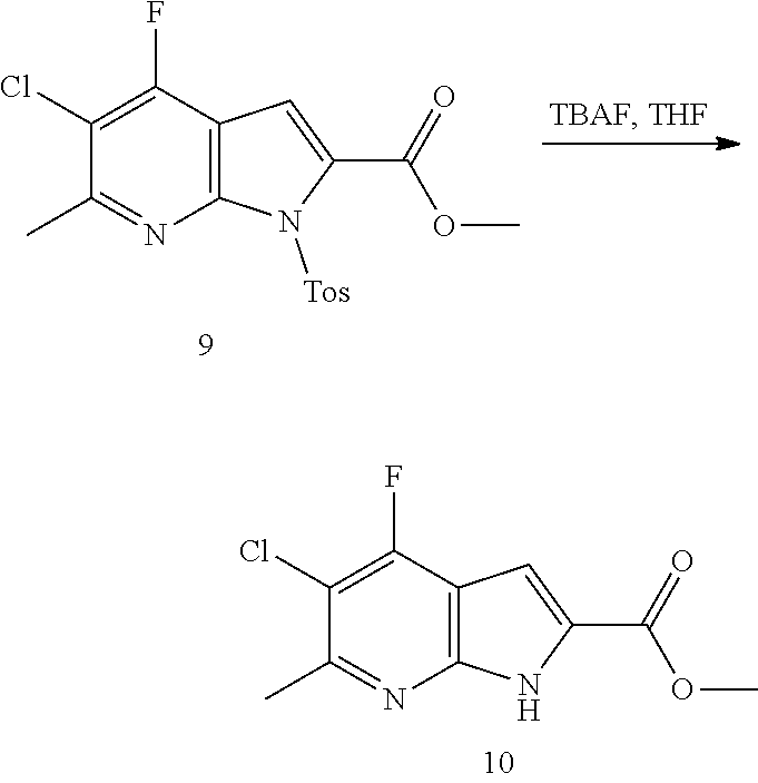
C12=C(C(F)=C(Cl)C(C)=N1)C=C(C(OC)=O)N2[Tos].C12=C(C(F)=C(Cl)C(C)=N1)C=C(C(OC)=O)N2
